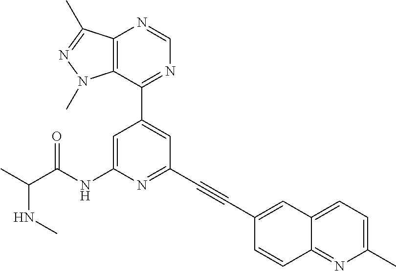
N(C)C(C)C(NC1=CC(C2=NC=NC3=C2N(C)N=C3C)=CC(C#CC2=CC3=CC=C(C)N=C3C=C2)=N1)=O
